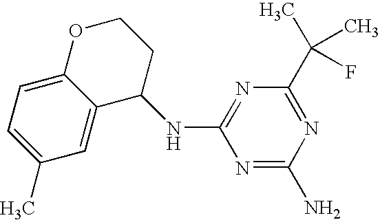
C1(C)=CC=C2C(=C1)C(NC1=NC(C(C)(C)F)=NC(N)=N1)CCO2
